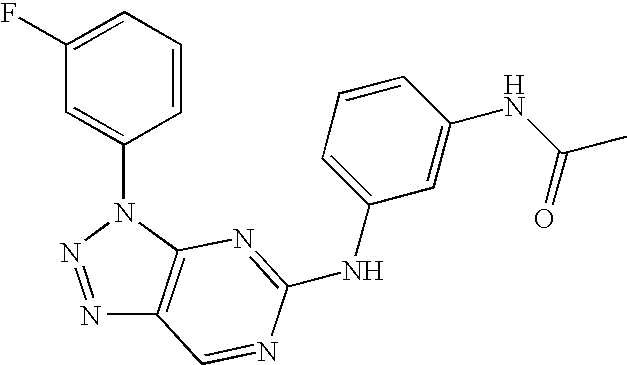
C1=CC=C(F)C=C1N1N=NC2=C1N=C(NC1=CC=CC(NC(C)=O)=C1)N=C2
